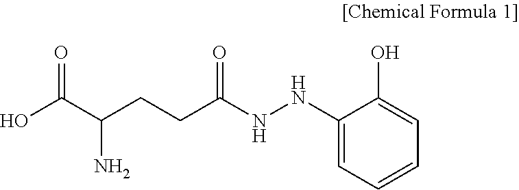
C1(NNC(CCC(C(O)=O)N)=O)=CC=CC=C1O
